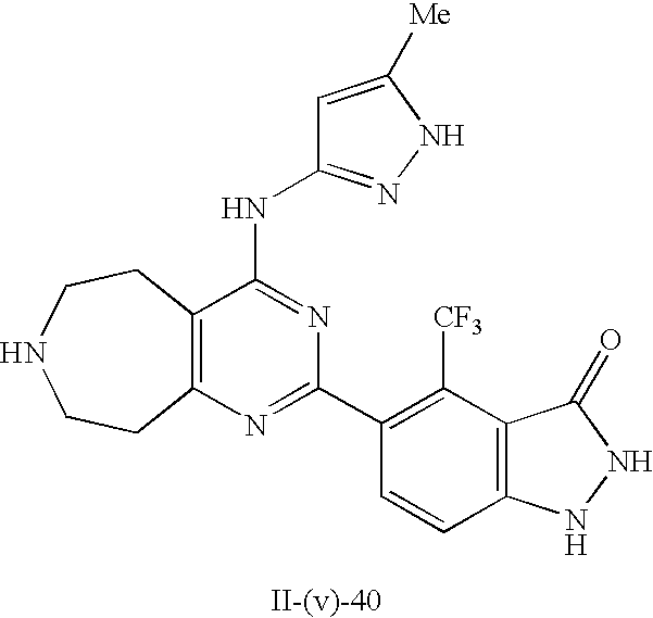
C12=C(N=C(C3=C([CF3])C4=C(C=C3)NNC4=O)N=C1NC1=NNC([Me])=C1)CCNCC2
